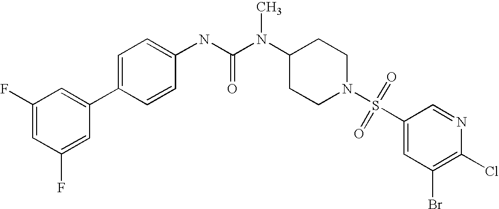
C1(F)=CC(F)=CC(C2=CC=C(NC(N(C3CCN(S(C4=CC(Br)=C(Cl)N=C4)(=O)=O)CC3)C)=O)C=C2)=C1
